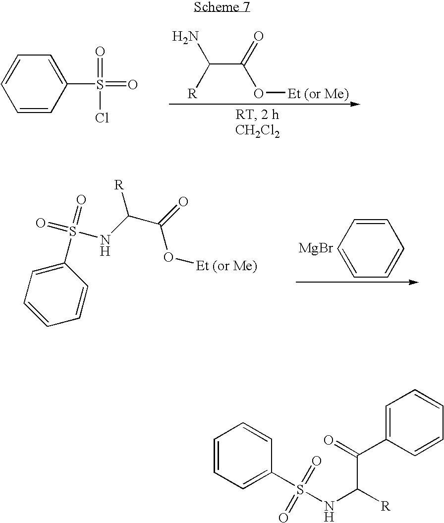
C(C(O[Et (or Me)])=O)(N)[R].C1=CC(S(=O)(=O)Cl)=CC=C1.C1=CC=CC=C1.[MgBr].C(C(O[Et (or Me)])=O)([R])NS(C1=CC=CC=C1)(=O)=O.C1=C(C(=O)C([R])NS(C2=CC=CC=C2)(=O)=O)C=CC=C1
